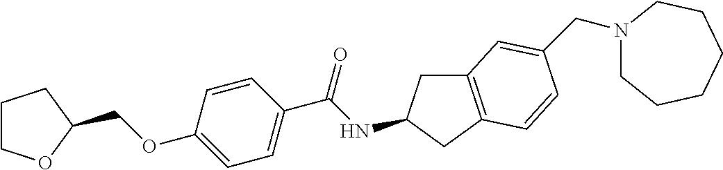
C1(OCC2OCCC2)=CC=C(C(NC2CC3=C(C2)C=CC(CN2CCCCCC2)=C3)=O)C=C1
